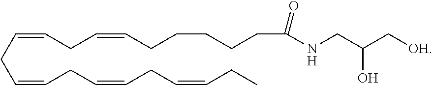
C(=CCC=CCCCCCC(NCC(C[OH])O)=O)CC=CCC=CCC=CCC
